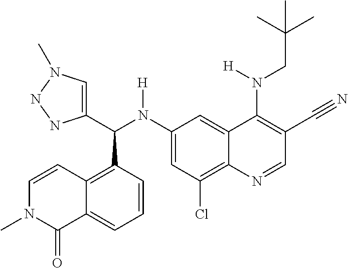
C1(N(C(C2=CN(C)NN2)C2=C3C(=CC=C2)C(=O)N(C)C=C3)[H])=CC(Cl)=C2C(=C1)C(N(CC(C)(C)C)[H])=C(C#N)C=N2
